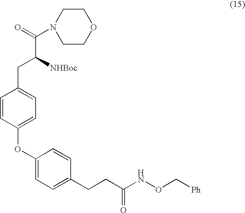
C(C([NHBoc])CC1=CC=C(OC2=CC=C(CCC(NOC[Ph])=O)C=C2)C=C1)(=O)N1CCOCC1
